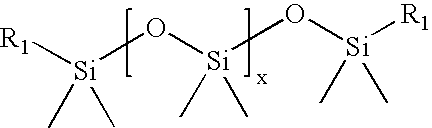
[R1][Si](O[Si](O[Si]([R1])(C)C)(C)C)(C)C
